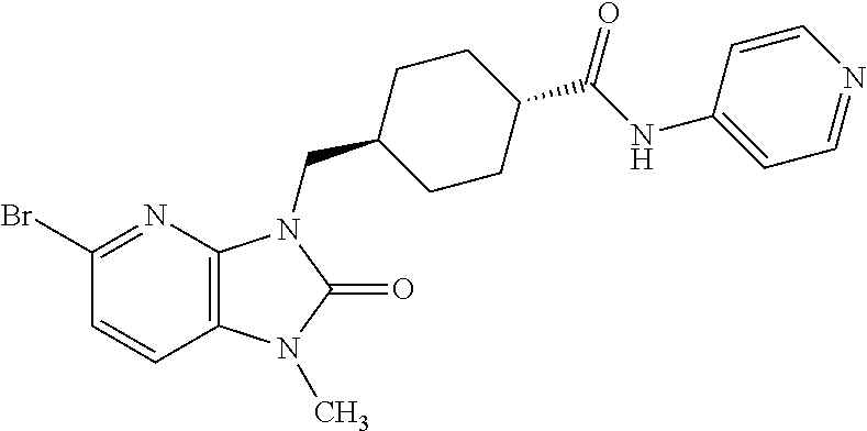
C1(Br)=NC2=C(C=C1)N(C)C(=O)N2CC1CCC(C(NC2=CC=NC=C2)=O)CC1
